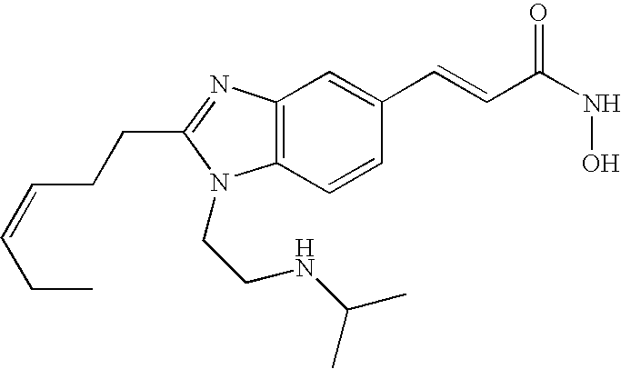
C12=C(C=CC(C=CC(=O)NO)=C1)N(CCNC(C)C)C(CCC=CCC)=N2
